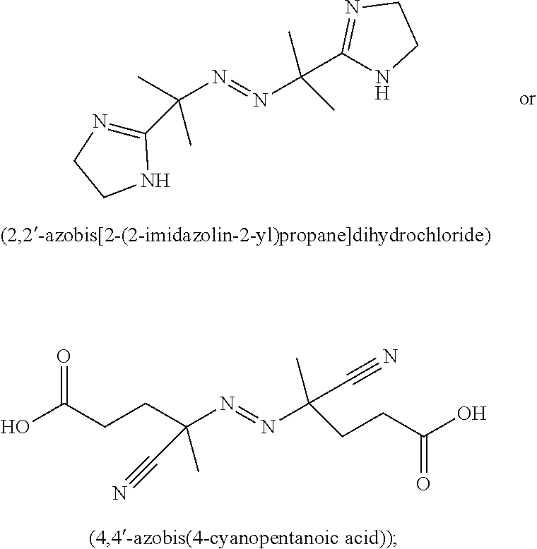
C1(C(N=NC(C)(C)C2=NCCN2)(C)C)=NCCN1.C(O)(CCC(N=NC(CCC(O)=O)(C)C#N)(C)C#N)=O
